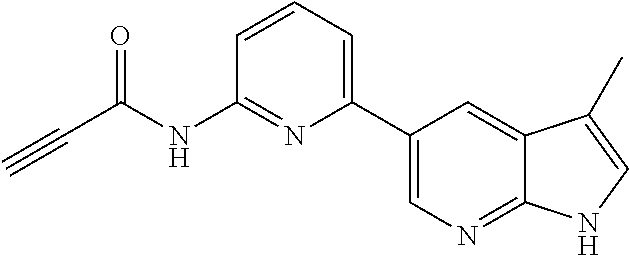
C#CC(NC1=NC(C2=CN=C3C(=C2)C(C)=CN3)=CC=C1)=O
